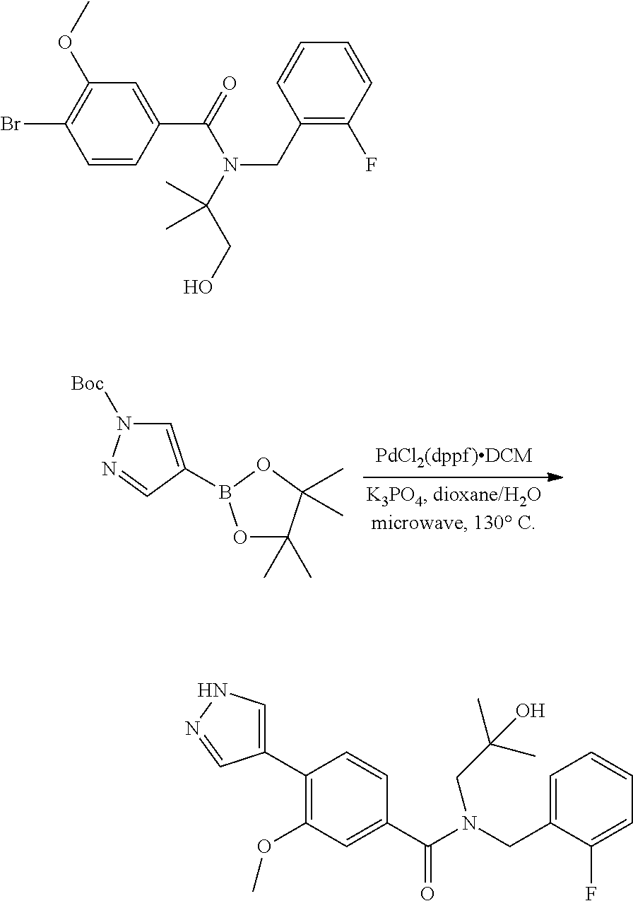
C1=C(B2OC(C)(C)C(C)(C)O2)C=NN1[Boc].C1=CC(C(N(CC2=C(F)C=CC=C2)C(CO)(C)C)=O)=CC(OC)=C1Br.C1(C2=CNN=C2)=C(OC)C=C(C(N(CC2=CC=CC=C2F)CC(C)(C)O)=O)C=C1
